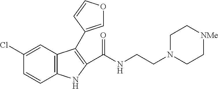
C12=C(C=C(Cl)C=C1)C(C1=COC=C1)=C(C(NCCN1CC[NMe]CC1)=O)N2
